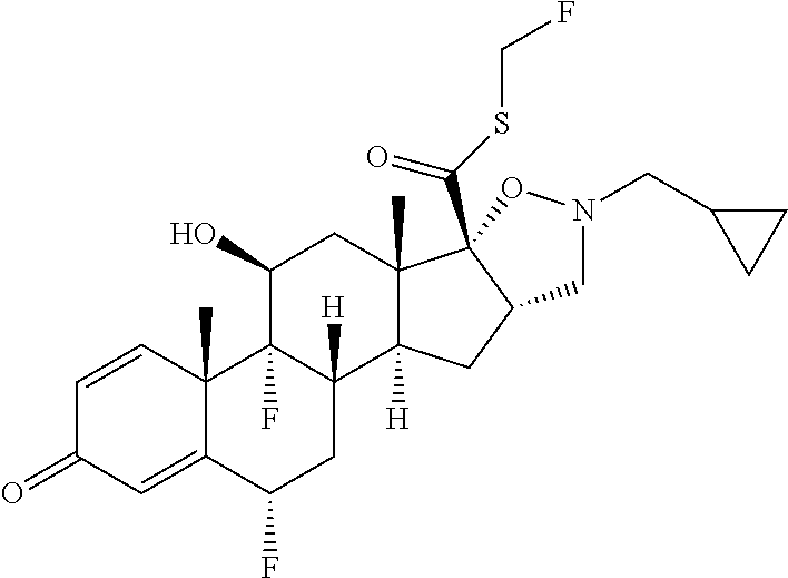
C1=CC2(C)C(=CC1=O)C(F)CC1([H])C2(F)C(O)CC2(C)C1([H])CC1C2(C(SCF)=O)ON(CC2CC2)C1
